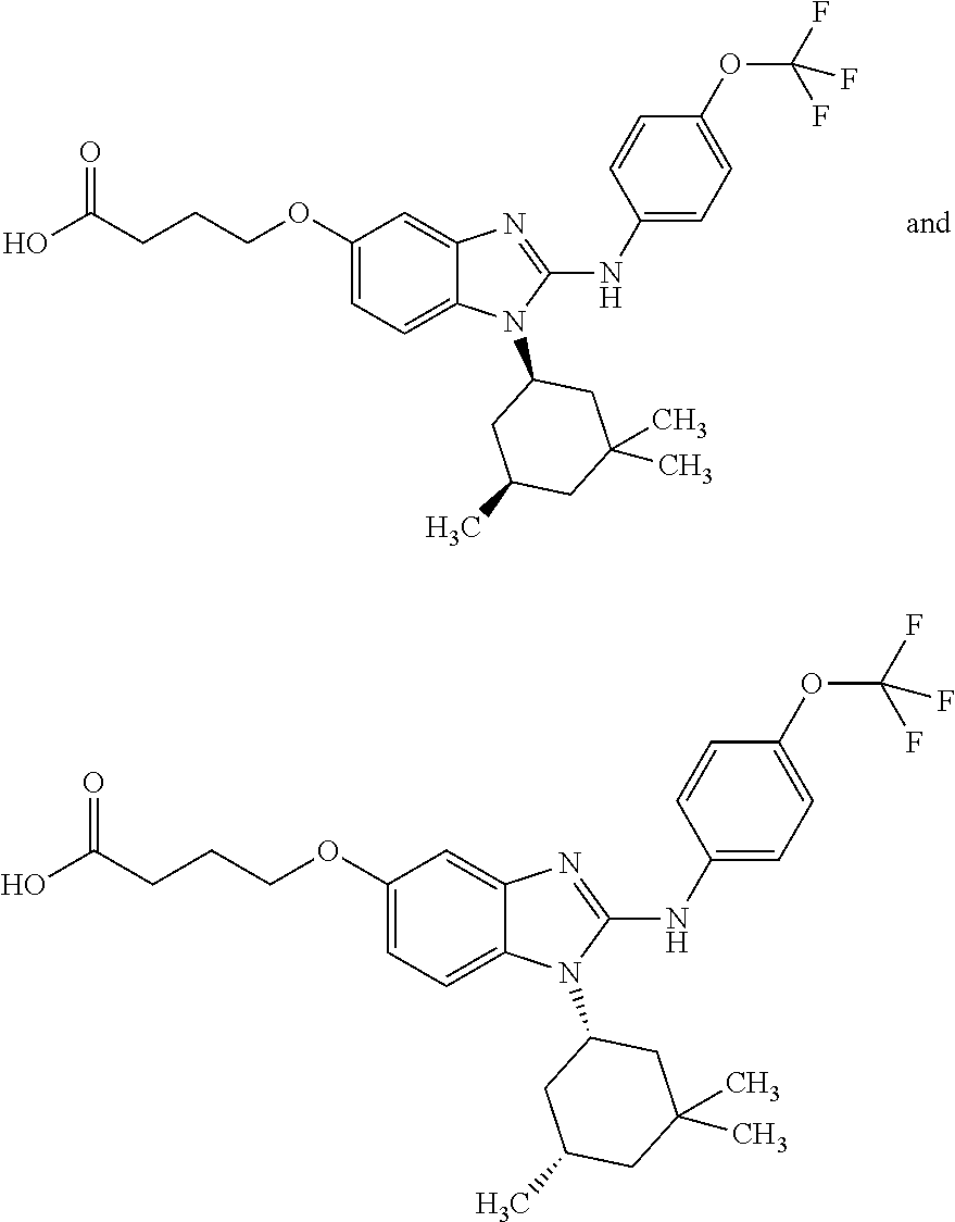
OC(CCCOC1=CC=C2C(=C1)N=C(NC1=CC=C(OC(F)(F)F)C=C1)N2C1CC(C)CC(C)(C)C1)=O.OC(CCCOC1=CC=C2C(=C1)N=C(NC1=CC=C(OC(F)(F)F)C=C1)N2C1CC(C)CC(C)(C)C1)=O
